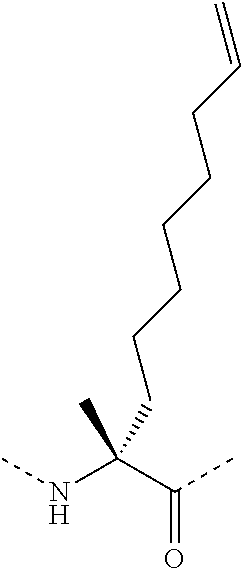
CC(NC)(C(C)=O)CCCCCCC=C
